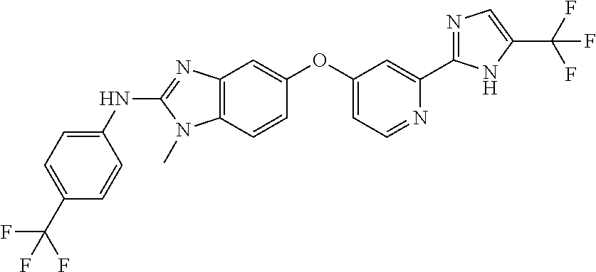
C1(NC2=NC3=C(C=CC(OC4=CC=NC(C5=NC=C(C(F)(F)F)N5)=C4)=C3)N2C)=CC=C(C(F)(F)F)C=C1
